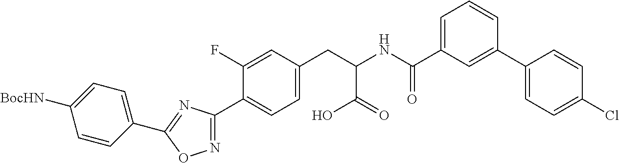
C1=C(F)C(C2=NOC(C3=CC=C([BocHN])C=C3)=N2)=CC=C1CC(C(O)=O)NC(=O)C1=CC=CC(C2=CC=C(Cl)C=C2)=C1
